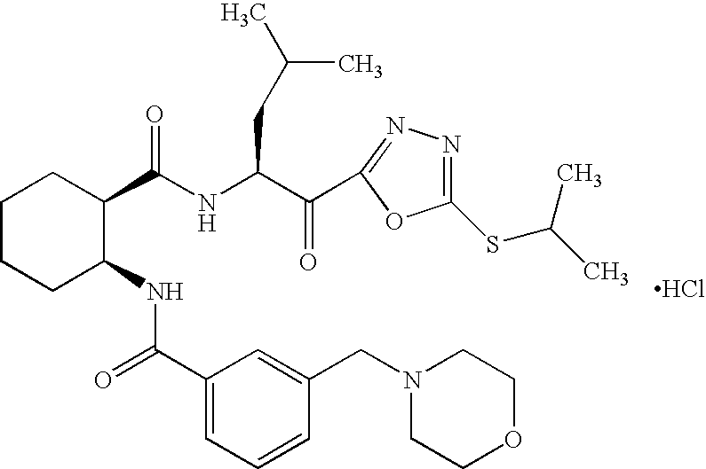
N1(CC2=CC(C(=O)NC3CCCCC3C(NC(C(=O)C3=NN=C(SC(C)C)O3)CC(C)C)=O)=CC=C2)CCOCC1.Cl
